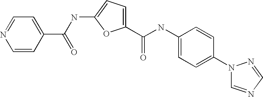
C1(C(NC2=CC=C(N3C=NC=N3)C=C2)=O)=CC=C(NC(C2=CC=NC=C2)=O)O1
